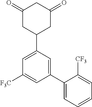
C1(=O)CC(C2=CC([F3C])=CC(C3=CC=CC=C3[CF3])=C2)CC(=O)C1
